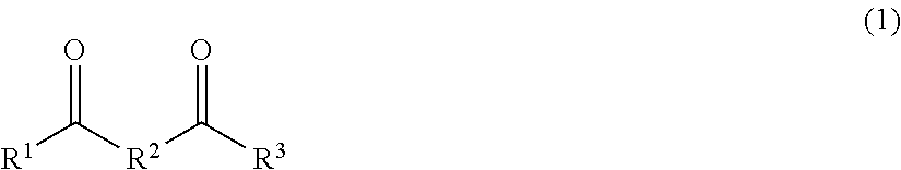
[R1]C([R2]C([R3])=O)=O
